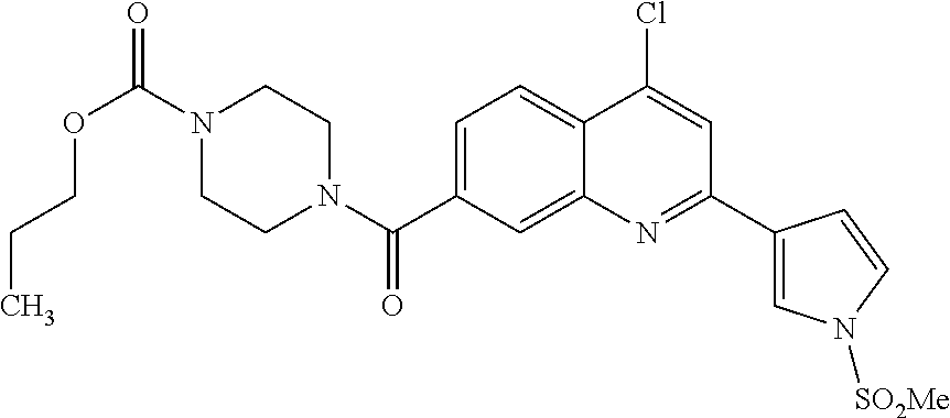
N1(C(OCCC)=O)CCN(C(=O)C2=CC=C3C(=C2)N=C(C2=CN([SO2Me])C=C2)C=C3Cl)CC1
